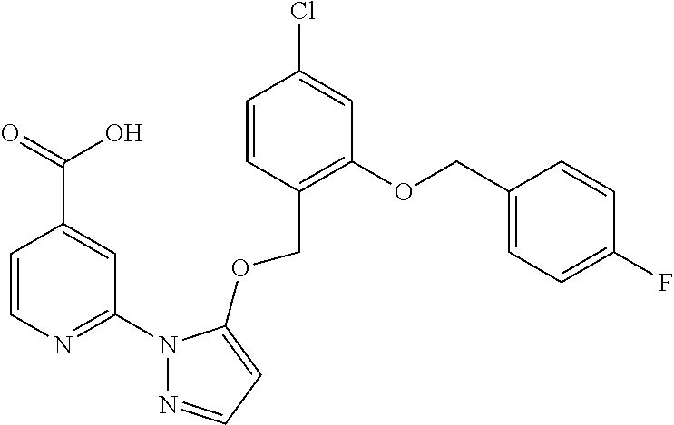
C1=CC(COC2=CC=NN2C2=NC=CC(C(=O)O)=C2)=C(OCC2=CC=C(F)C=C2)C=C1Cl
